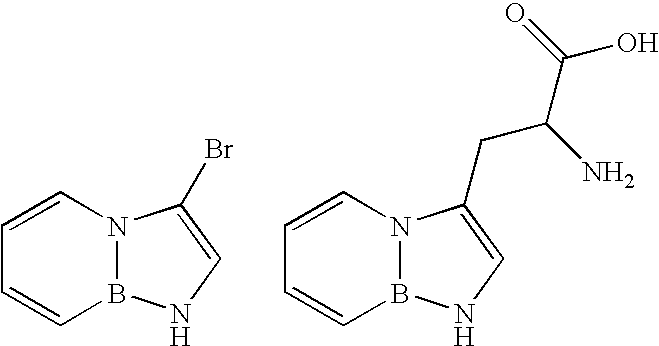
C1=CN2B(C=C1)NC=C2Br.C1=CN2B(C=C1)NC=C2CC(N)C(=O)O
